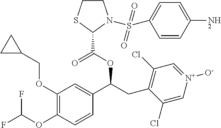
C1(OCC2CC2)=C(OC(F)F)C=CC(C(CC2=C(Cl)C=[N+]([O-])C=C2Cl)OC(=O)C2N(S(C3=CC=C(N)C=C3)(=O)=O)CCS2)=C1
